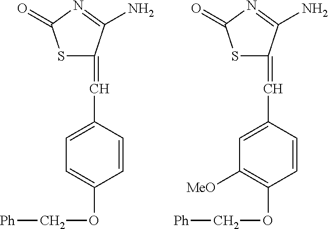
S1C(=CC2=CC=C(OC[Ph])C=C2)C(N)=NC1=O.S1C(=CC2=CC([MeO])=C(OC[Ph])C=C2)C(N)=NC1=O
